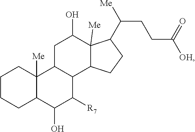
C1CCC2C([Me])(C1)C1C(C([R7])C2O)C2C([Me])(C(O)C1)C(C(CCC([OH])=O)[Me])CC2
